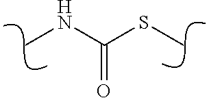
S(C)C(NC)=O
